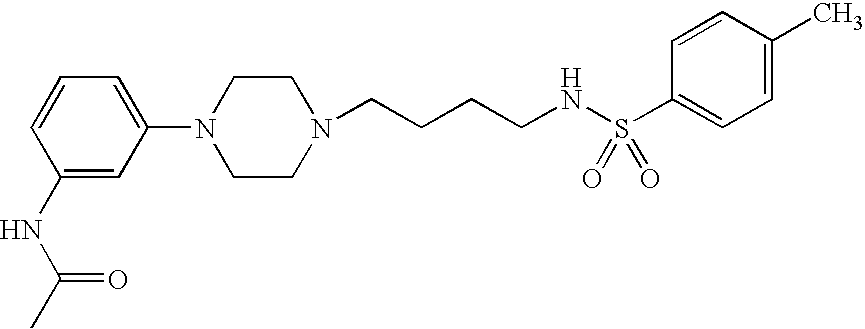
C1(NC(C)=O)=CC(N2CCN(CCCCNS(C3=CC=C(C)C=C3)(=O)=O)CC2)=CC=C1
